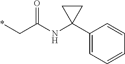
*CC(NC1(C2=CC=CC=C2)CC1)=O
